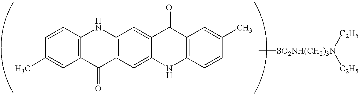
C1=CC2=C(C=C1C)C(=O)C1=C(N2)C=C2C(=C1)NC1=C(C2=O)C=C(C)C=C1.C[SO2NH(CH2)3N]([C2H5])[C2H5]
